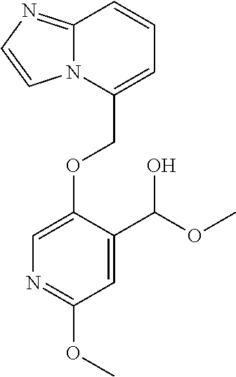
C(OC1=CN=C(OC)C=C1C(OC)O)C1=CC=CC2=NC=CN12
